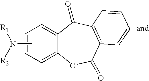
C1=C2C(=CC=C1)C(=O)C1=C(C(=O)O2)C=CC=C1.CN([R2])[R1]
